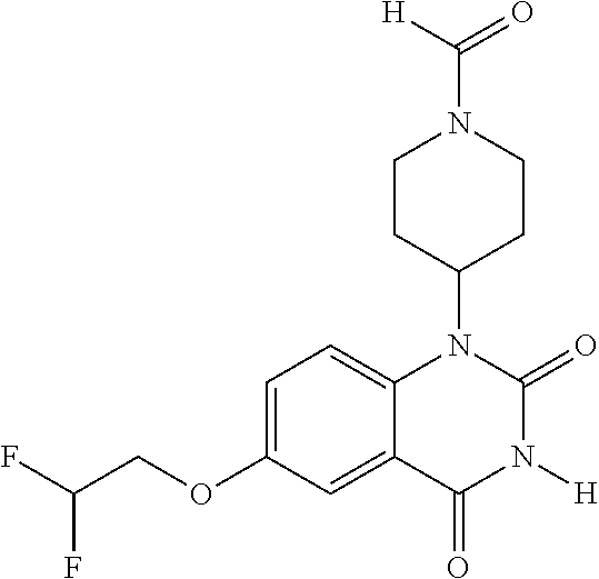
C1=C(OCC(F)F)C=C2C(=C1)N(C1CCN(C(=O)[H])CC1)C(=O)N([H])C2=O
